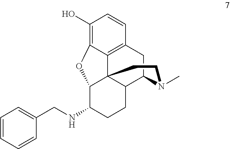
N(C1CCC2C34C1OC1=C(O)C=CC(=C31)CC2N(C)CC4)CC1=CC=CC=C1
